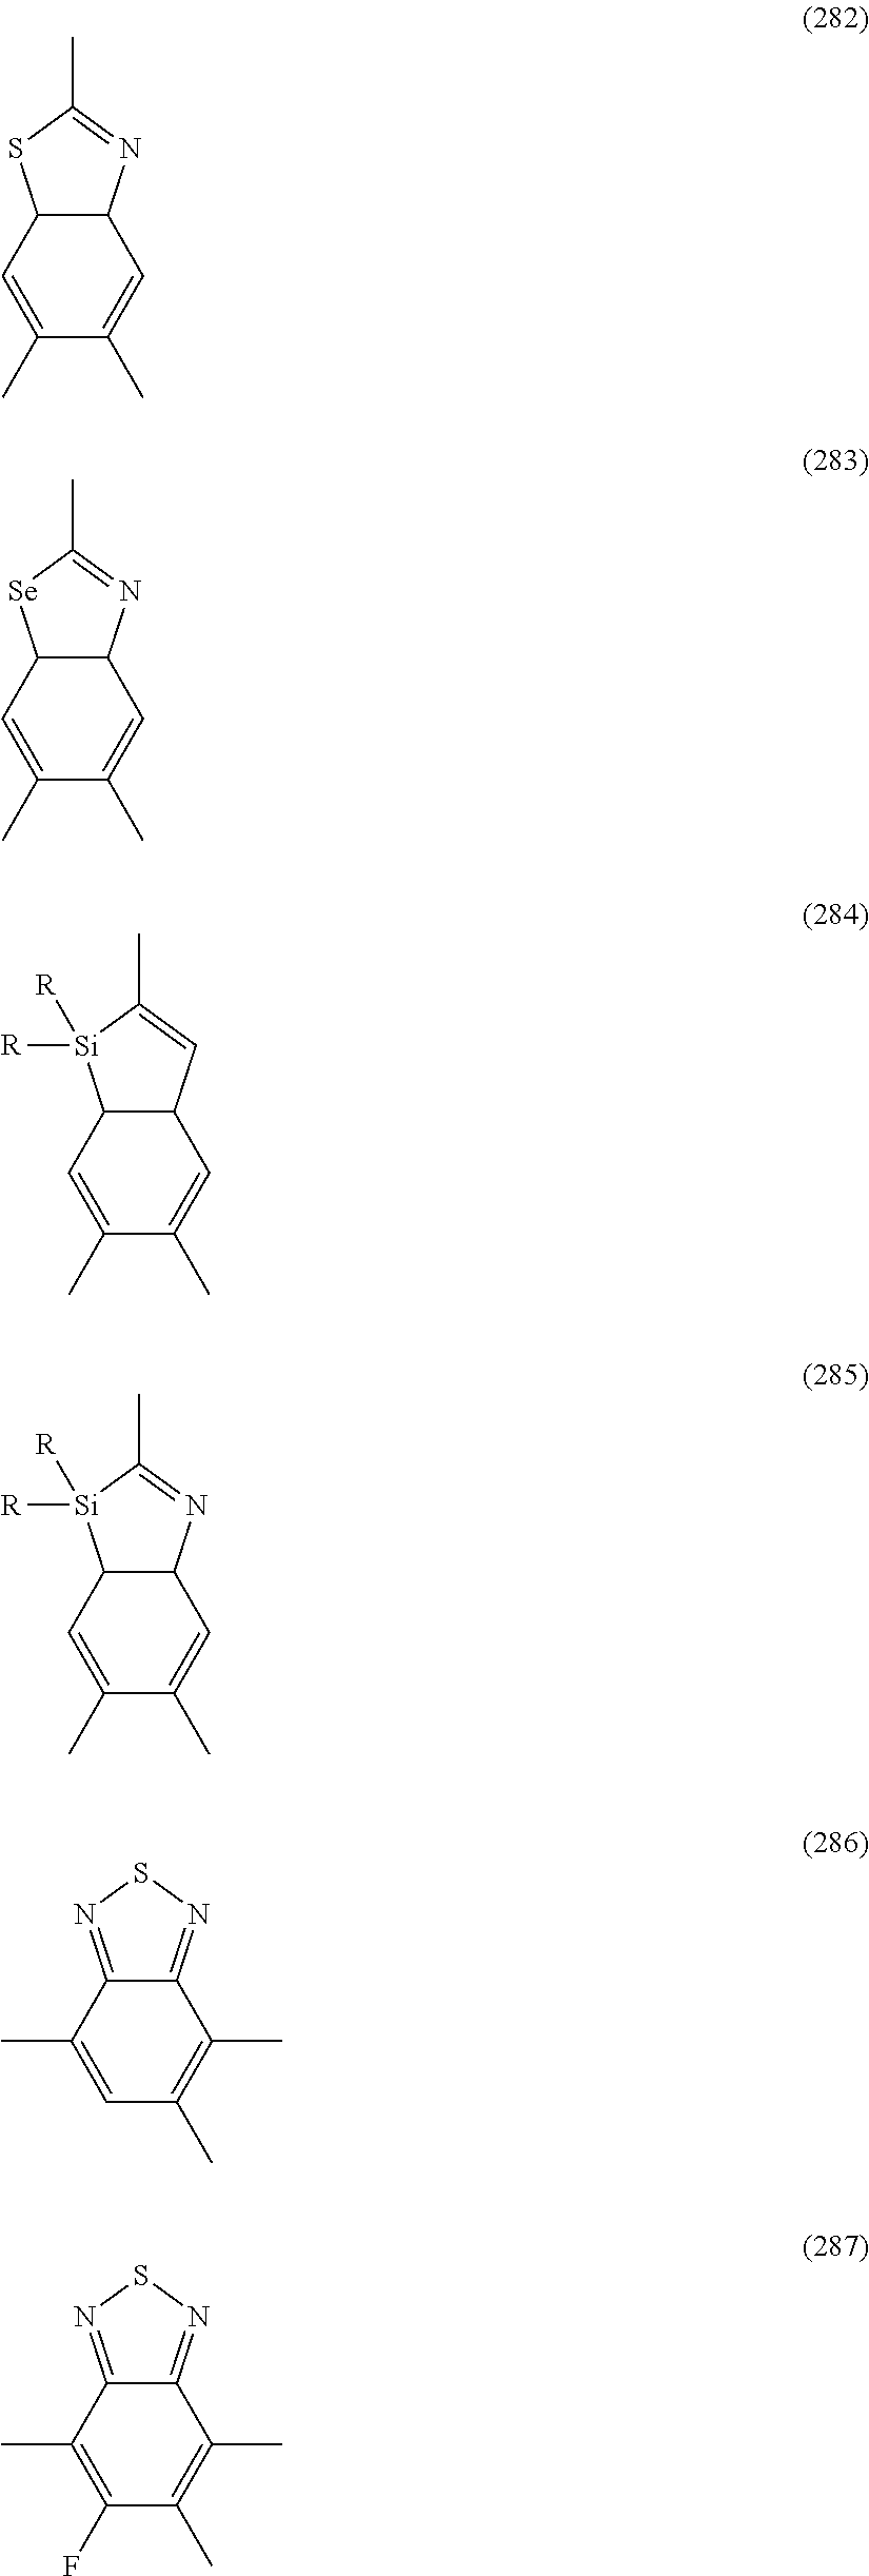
C1(C)=CC2C(C=C1C)N=C(C)S2.C1(C)=CC2C(C=C1C)N=C(C)[Se]2.C1(C)=CC2C(C=C1C)C=C(C)[Si]2([R])[R].C1(C)=CC2C(C=C1C)N=C(C)[Si]2([R])[R].C1=C(C)C2=NSN=C2C(C)=C1C.C1(F)=C(C)C2=NSN=C2C(C)=C1C
